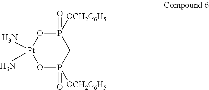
P1([OCH2C6H5])(=O)O[Pt](N)(N)OP([OCH2C6H5])(=O)C1
